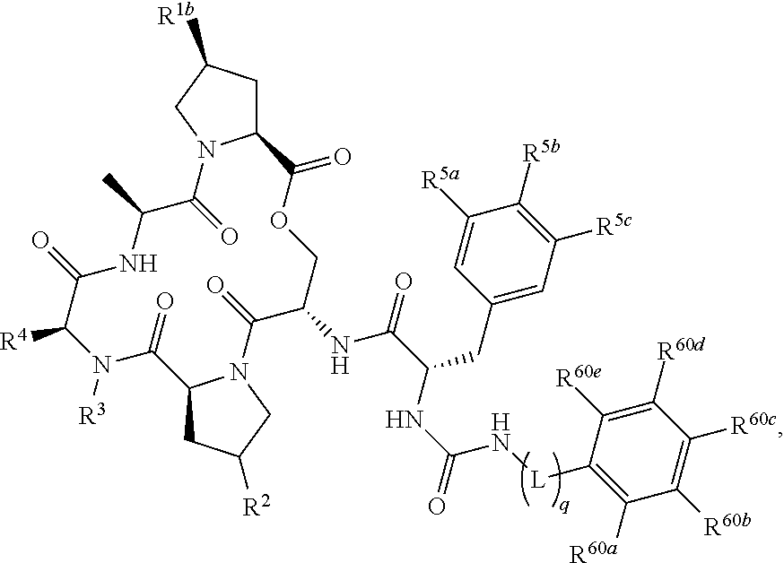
C1C([R1b])CN2C1C(=O)OCC(NC(=O)C(NC(=O)N[L]C1=C([R60a])C([R60b])=C([R60c])C([R60d])=C1[R60e])CC1=CC([R5c])=C([R5b])C([R5a])=C1)C(=O)N1C(CC([R2])C1)C(=O)N([R3])C([R4])C(=O)NC(C)C2=O
